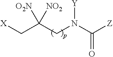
C(C(CN(C([Z])=O)[Y])([NO2])[O2N])[X]
